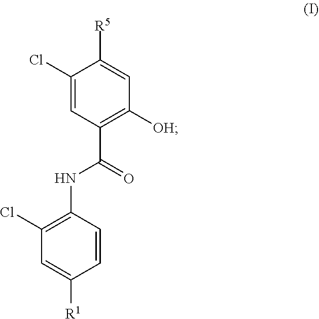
C1(Cl)=C(NC(C2=C([OH])C=C([R5])C(Cl)=C2)=O)C=CC([R1])=C1
